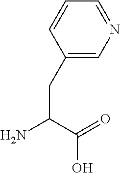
C1(CC(N)C(=O)O)=CN=CC=C1
